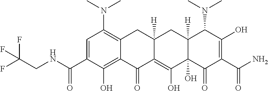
C1=C(C(NCC(F)(F)F)=O)C(O)=C2C(=C1N(C)C)CC1([H])C(=C(O)C3(O)C([H])(C1)C(N(C)C)C(O)=C(C(=O)N)C3=O)C2=O
